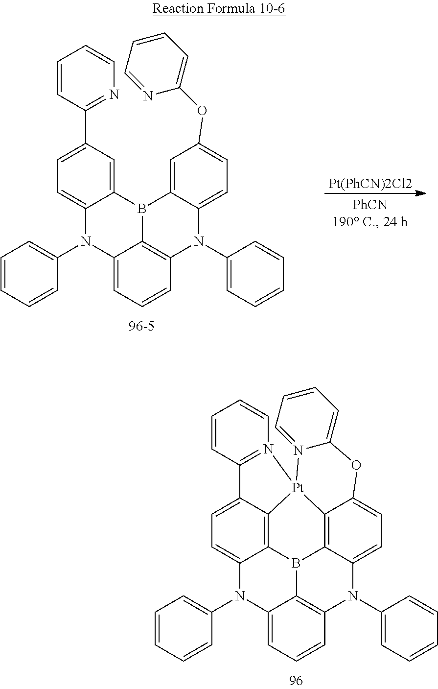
C1(N2C3=CC=CC4=C3B(C3=CC(C5=NC=CC=C5)=CC=C23)C2=CC(OC3=CC=CC=N3)=CC=C2N4C2=CC=CC=C2)=CC=CC=C1.C1(N2C3=CC=CC4=C3B3C5=C6C(=CC=C25)C2=N(C=CC=C2)[Pt]62C5=C3C(=CC=C5OC3=CC=CC=N32)N4C2=CC=CC=C2)=CC=CC=C1
